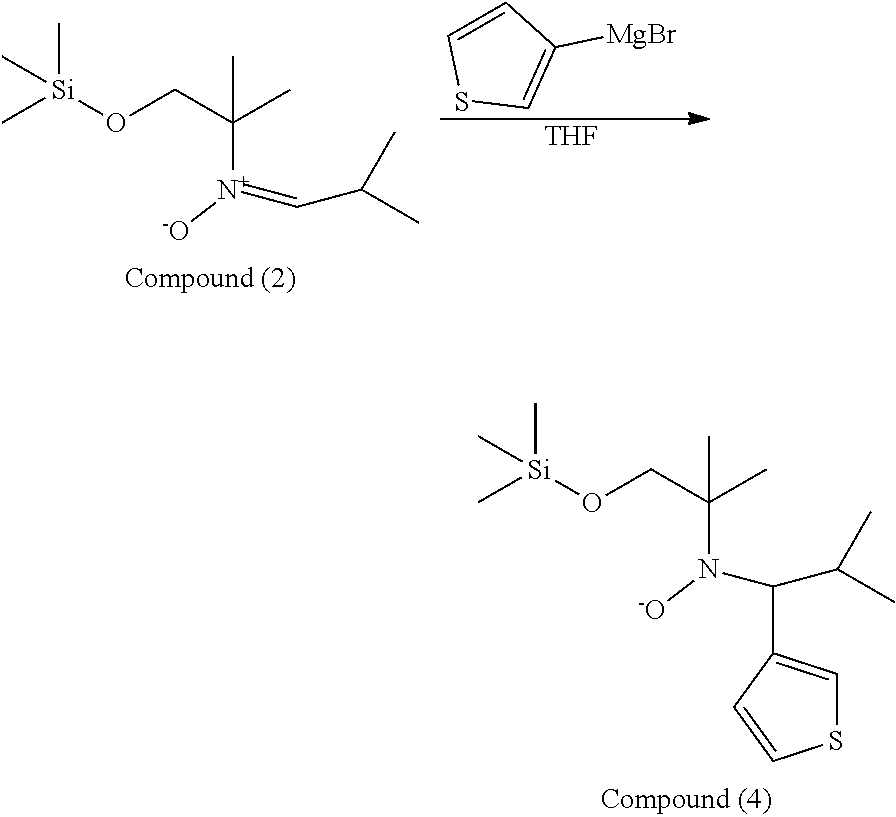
C1=CSC=C1[MgBr].[THF].[Si](OCC(C)(C)[N+](=CC(C)C)[-O])(C)(C)C.[Si](OCC(C)(C)N(C(C(C)C)C1=CSC=C1)[-O])(C)(C)C
